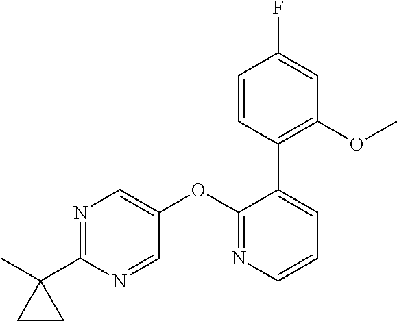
N1=C(C2(C)CC2)N=CC(OC2=NC=CC=C2C2=C(OC)C=C(F)C=C2)=C1
